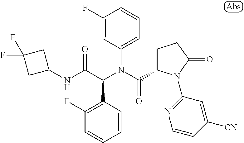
C1(F)=CC(N(C(=O)C2CCC(=O)N2C2=NC=CC([CN])=C2)C(C(NC2CC(F)(F)C2)=O)C2=C(F)C=CC=C2)=CC=C1
